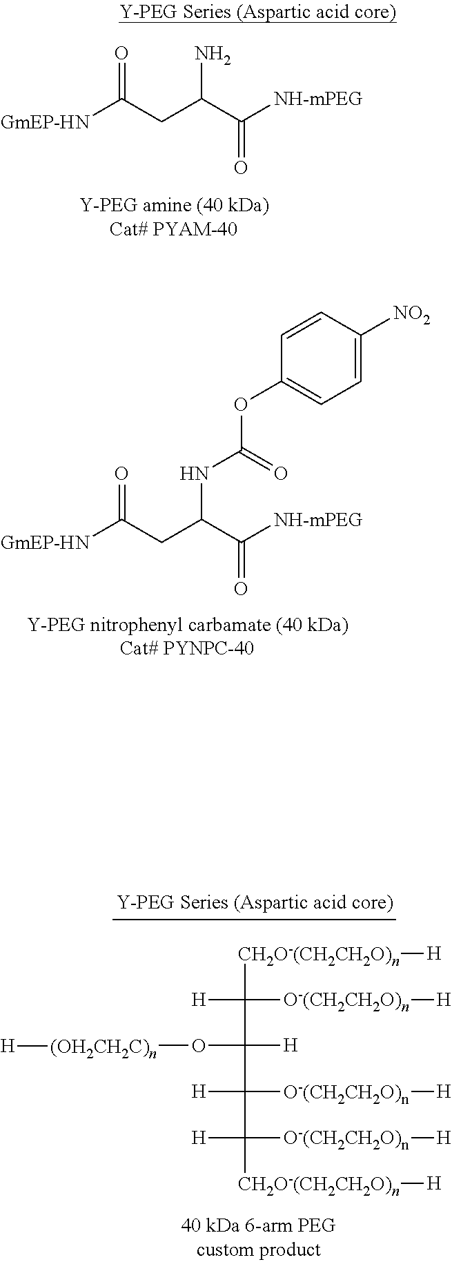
O=C(CC(C([NH-mPEG])=O)N)[GmEP-HN].O=C(CC(C(=O)[NH-mPEG])NC(=O)OC1=CC=C([NO2])C=C1)[GmEP-HN].[CH2O-(CH2CH2O)n](C([H])([O-(CH2CH2O)n][H])C(O[(OH2CH2C)n][H])([H])C([H])([O-(CH2CH2O)n][H])C([H])([O-(CH2CH2O)n][H])[CH2O-(CH2CH2O)n][H])[H]
